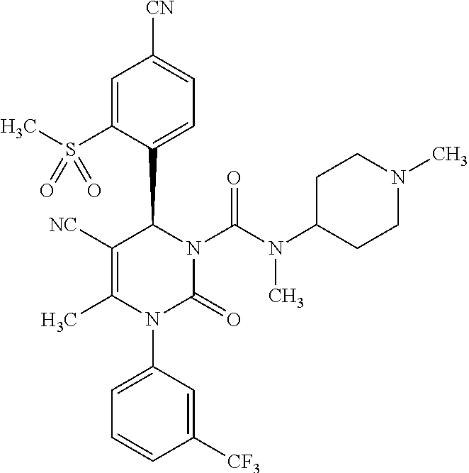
C1=C(S(C)(=O)=O)C(C2C([NC])=C(C)N(C3=CC=CC([CF3])=C3)C(=O)N2C(N(C)C2CCN(C)CC2)=O)=CC=C1[CN]
